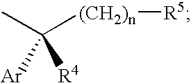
CC([(CH2)n][R5])([R4])[Ar]
